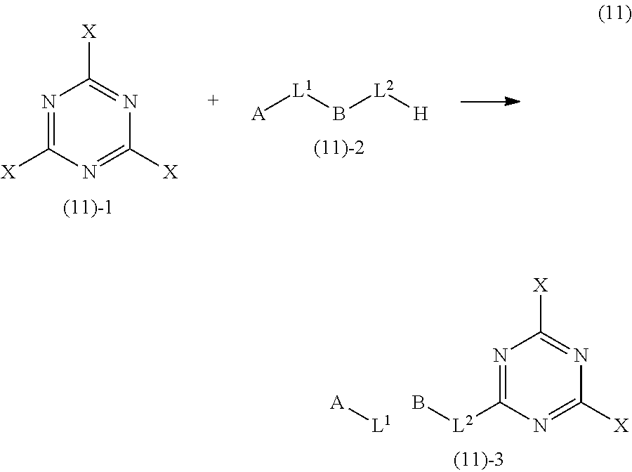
N1=C([L2]B)N=C([X])N=C1[X].[L1][A].N1=C([X])N=C([X])N=C1[X].[A][L1]B[L2][H]
